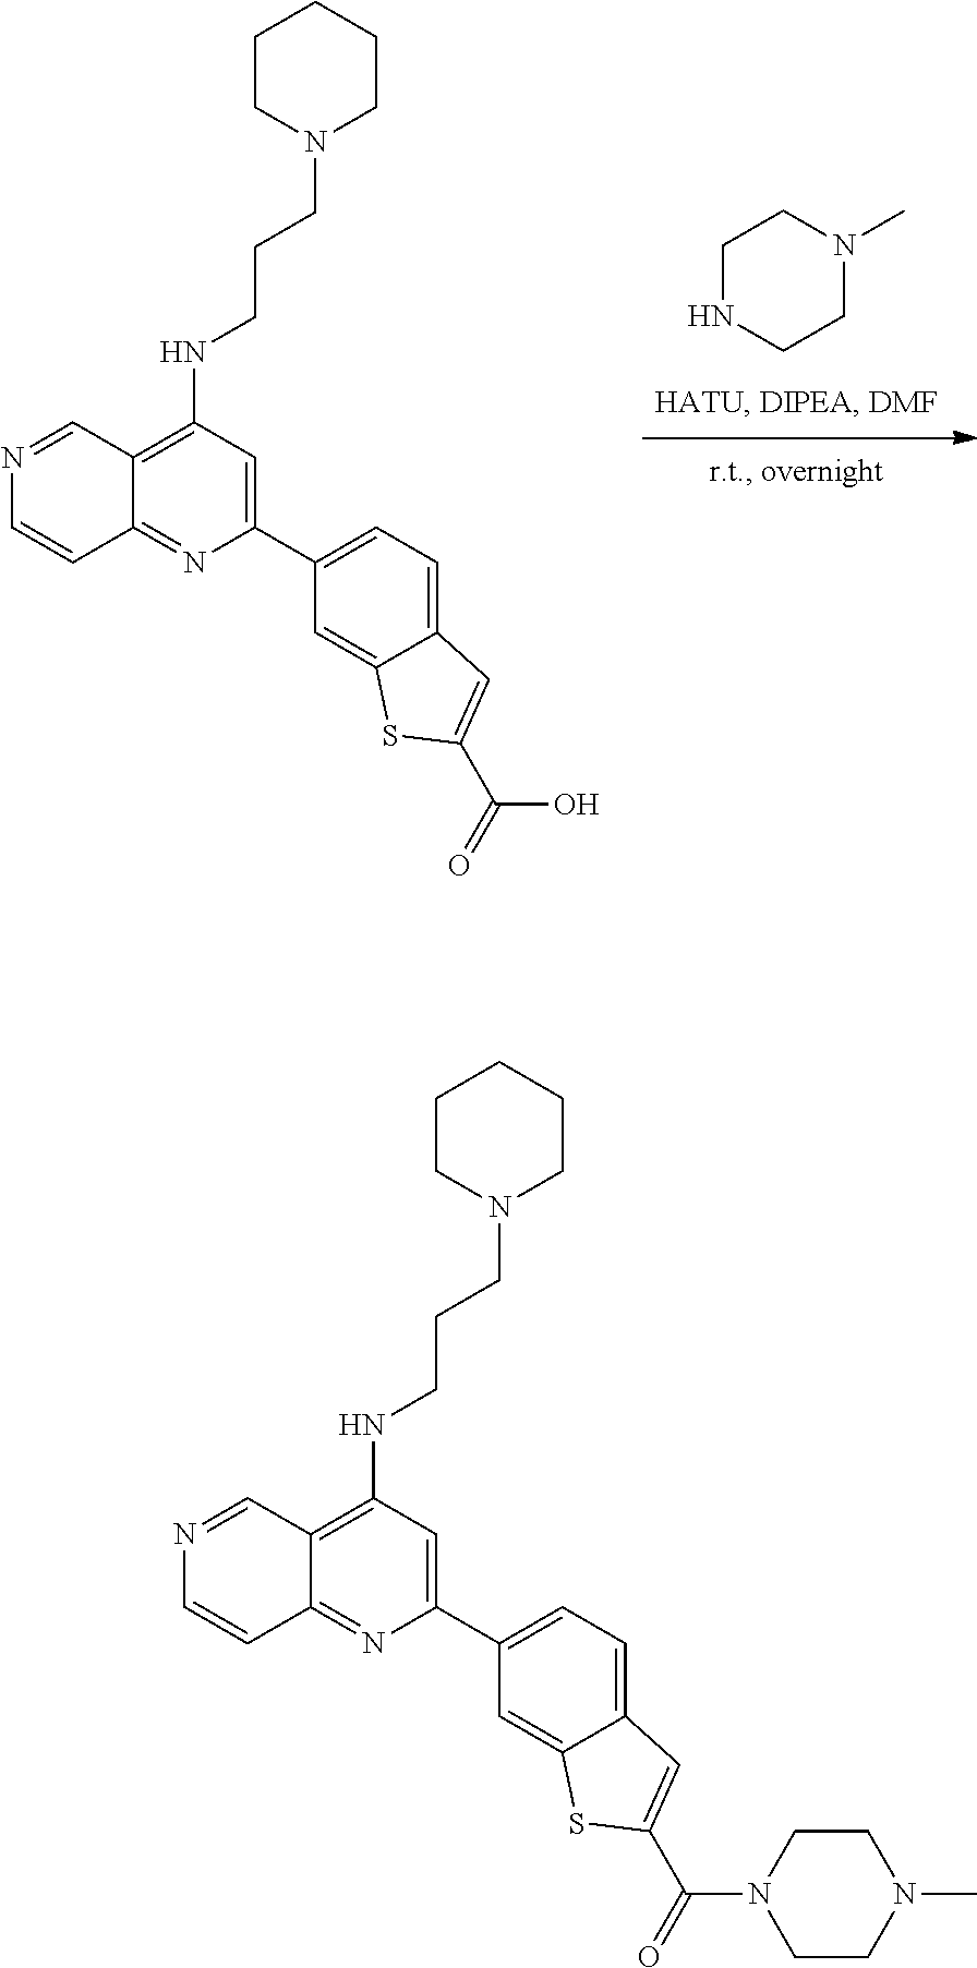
C1NCCN(C)C1.C1=C2C(=CC=C1C1=CC(NCCCN3CCCCC3)=C3C(=N1)C=CN=C3)C=C(C(=O)O)S2.C1=C2C(=CC=C1C1=CC(NCCCN3CCCCC3)=C3C(=N1)C=CN=C3)C=C(C(=O)N1CCN(C)CC1)S2
